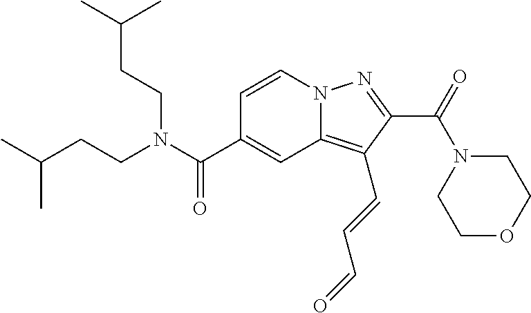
O=C(N1CCOCC1)C1=NN2C(=C1C=CC=O)C=C(C(N(CCC(C)C)CCC(C)C)=O)C=C2
